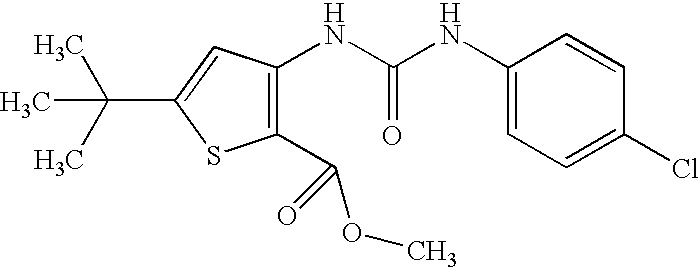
C1(C(OC)=O)=C(NC(NC2=CC=C(Cl)C=C2)=O)C=C(C(C)(C)C)S1
